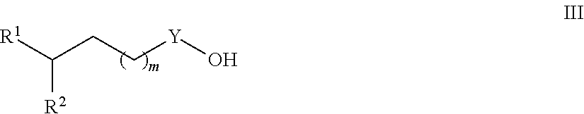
[R1]C(CC[Y]O)[R2]
